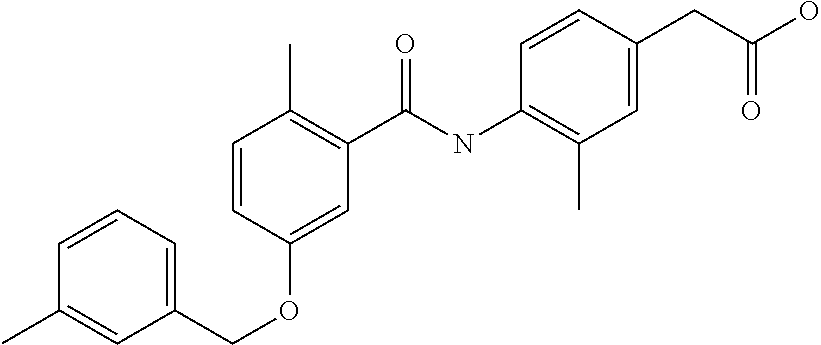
C1=CC=C(COC2=CC(C(NC3=C(C)C=C(CC(O)=O)C=C3)=O)=C(C)C=C2)C=C1C
